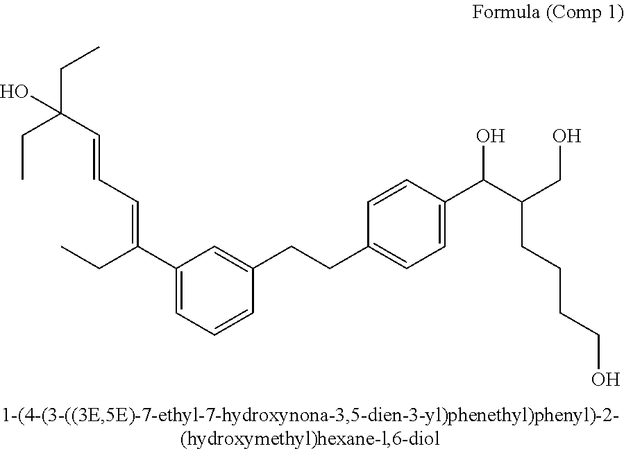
C1=CC(C(C(CO)CCCCO)O)=CC=C1CCC1=CC(C(CC)=CC=CC(CC)(CC)O)=CC=C1
